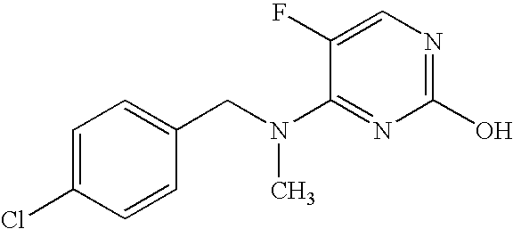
CN(C1=NC(O)=NC=C1F)CC1=CC=C(Cl)C=C1
